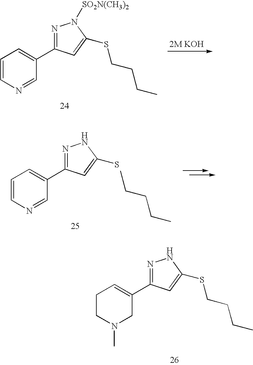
C1=CN=CC(C2=NN([SO2N(CH3)2])C(SCCCC)=C2)=C1.C1=CN=CC(C2=NNC(S)=C2)=C1.CCCCC.C1CN(C)CC(C2=NNC(SCCCC)=C2)=C1
